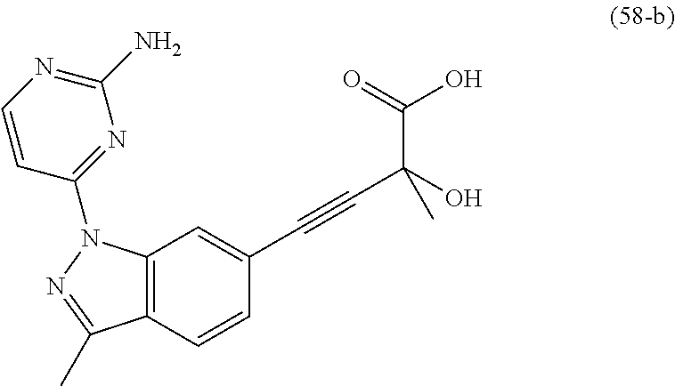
C12=C(C=CC(C#CC(O)(C(O)=O)C)=C1)C(C)=NN2C1=NC(N)=NC=C1
